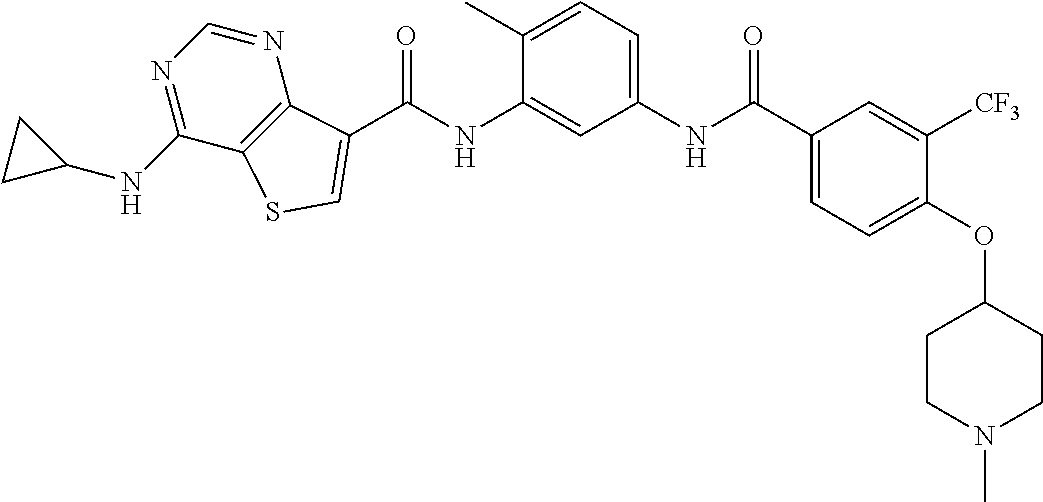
C(NC1=CC(NC(C2=CC=C(OC3CCN(C)CC3)C([CF3])=C2)=O)=CC=C1C)(=O)C1=CSC2=C1N=CN=C2NC1CC1
